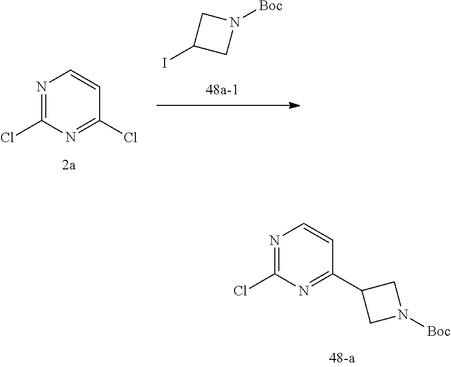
N1=C(Cl)N=C(Cl)C=C1.IC1CN([Boc])C1.N1=C(Cl)N=C(C2CN([Boc])C2)C=C1
